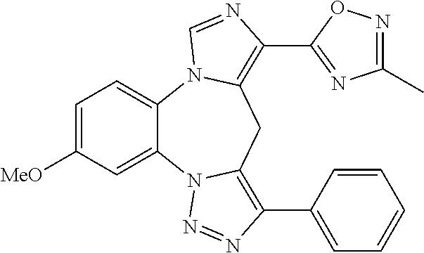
C1=C([MeO])C=C2C(=C1)N1C(=C(C3=NC(C)=NO3)N=C1)CC1=C(C3=CC=CC=C3)N=NN21
